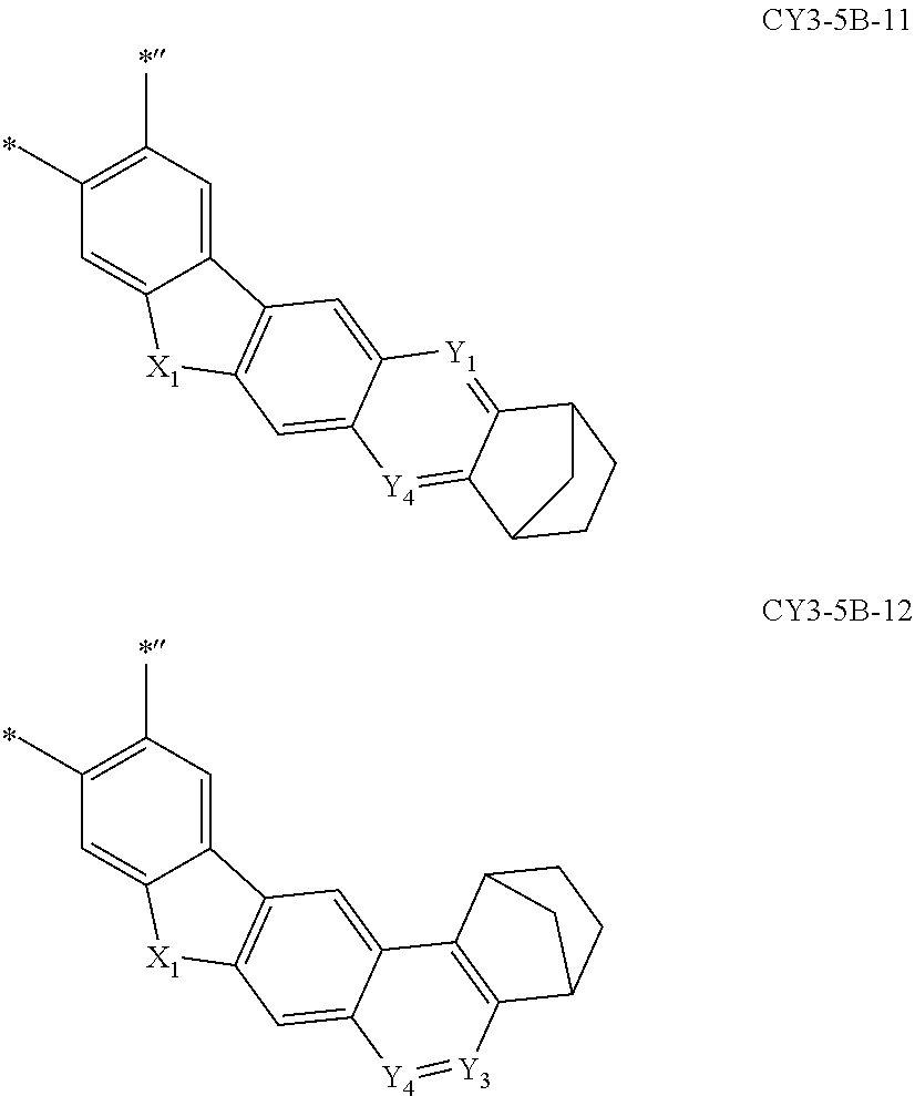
C1(C)=C(C)C=C2C(=C1)[X1]C1=C2C=C2C(=C1)[Y4]=C1C(=[Y1]2)C2CCC1C2.C1(C)=C(C)C=C2C(=C1)[X1]C1=C2C=C2C(=C1)[Y4]=[Y3]C1=C2C2CCC1C2
